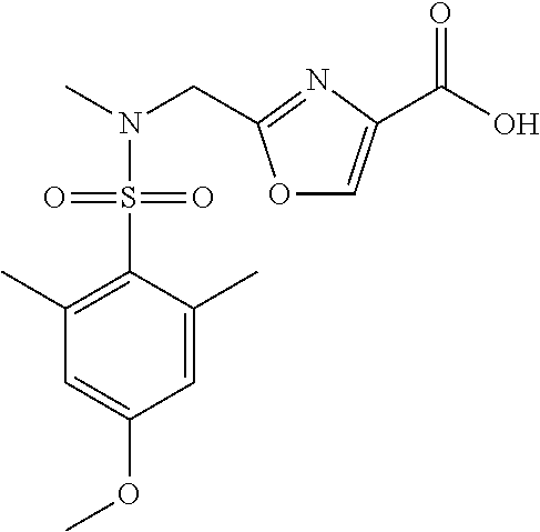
C1=C(C)C(S(=O)(=O)N(CC2=NC(C(O)=O)=CO2)C)=C(C)C=C1OC
